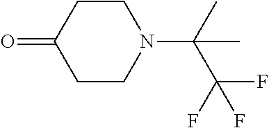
C1CC(=O)CCN1C(C)(C)C(F)(F)F
